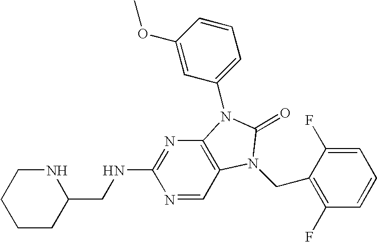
C1CC(CNC2=NC3=C(C=N2)N(CC2=C(F)C=CC=C2F)C(=O)N3C2=CC=CC(OC)=C2)NCC1
